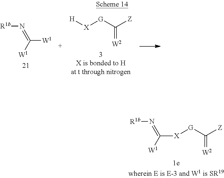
C([X][G]C([Z])=[W2])([W1])=N[R1b].[W1]C([W1])=N[R1b].[H][X][G]C([Z])=[W2]
